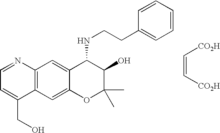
C12=C(C=C3C(=C1)C(NCCC1=CC=CC=C1)C(O)C(C)(C)O3)C(CO)=CC=N2.[CO2H]C=C[CO2H]
